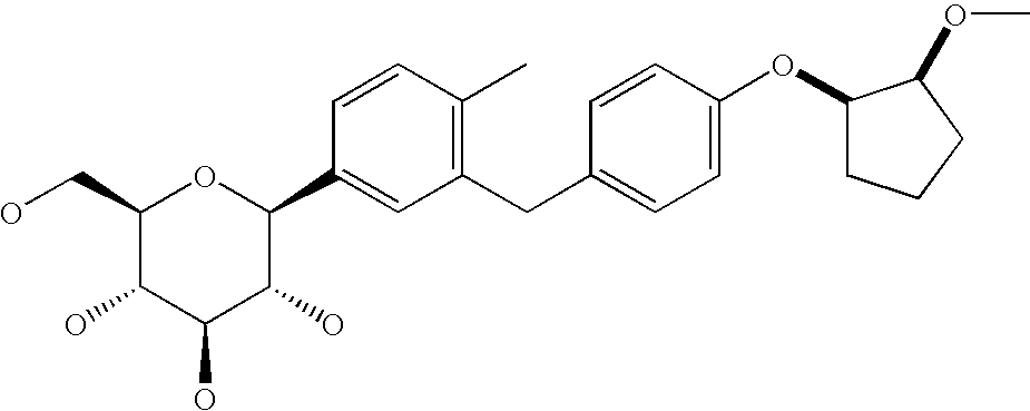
C1(CO)C(O)C(O)C(O)C(C2=CC(CC3=CC=C(OC4CCCC4OC)C=C3)=C(C)C=C2)O1
